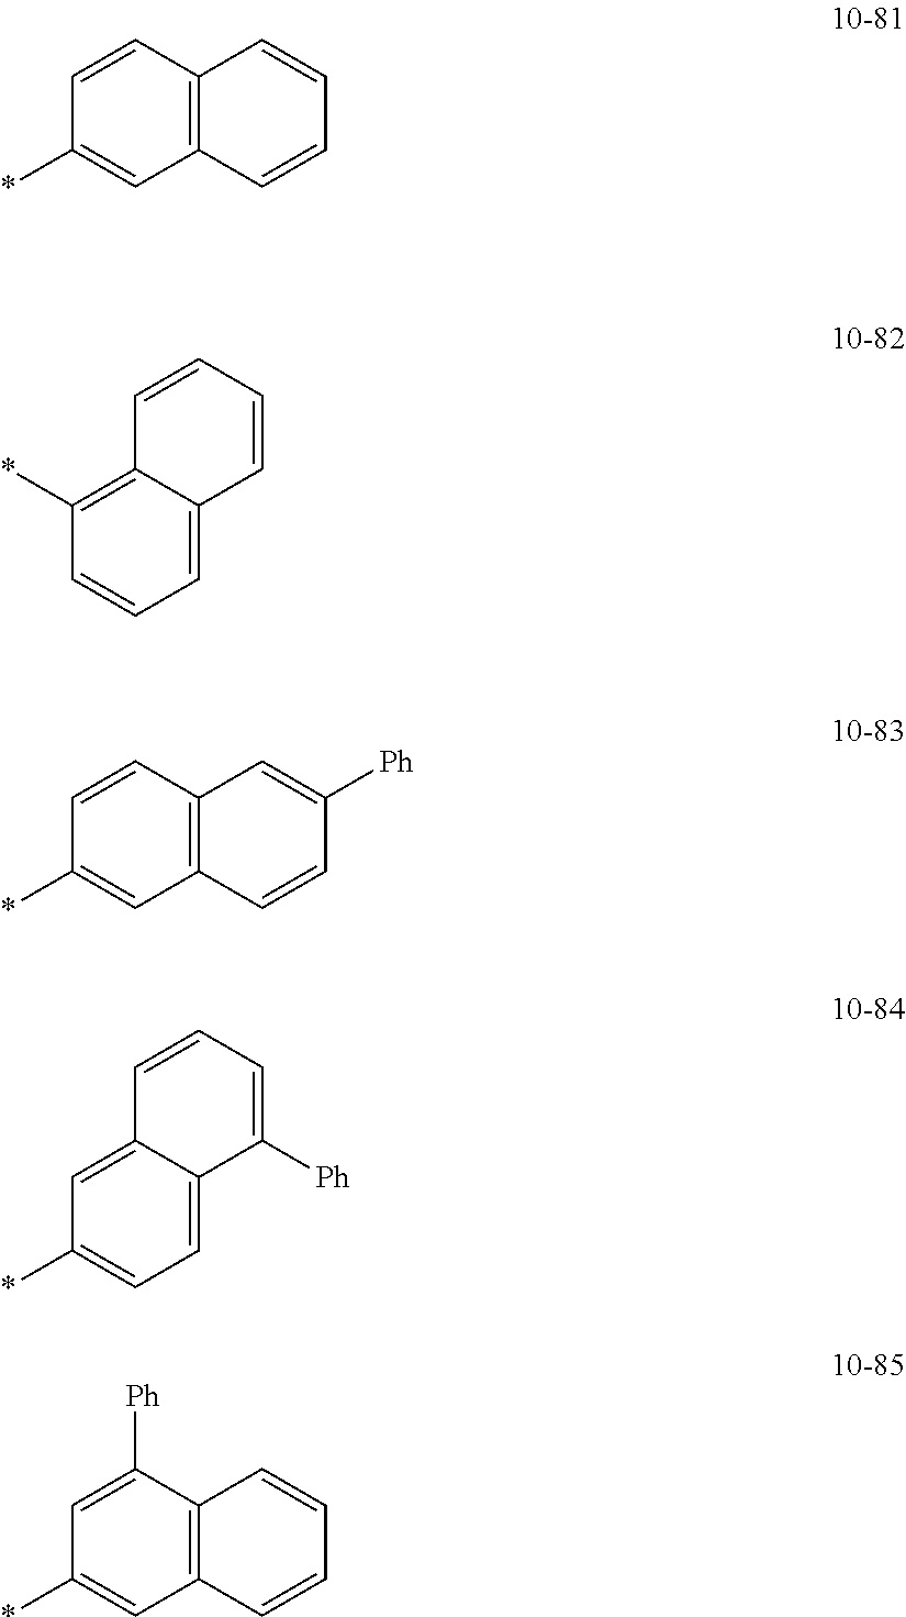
C1=CC2=C(C=C1*)C=CC=C2.C1=CC=C2C(=C1*)C=CC=C2.C1=CC2=C(C=C1*)C=CC([Ph])=C2.C1(*)=CC=C2C(=C1)C=CC=C2[Ph].C1=C([Ph])C2=C(C=C1*)C=CC=C2
